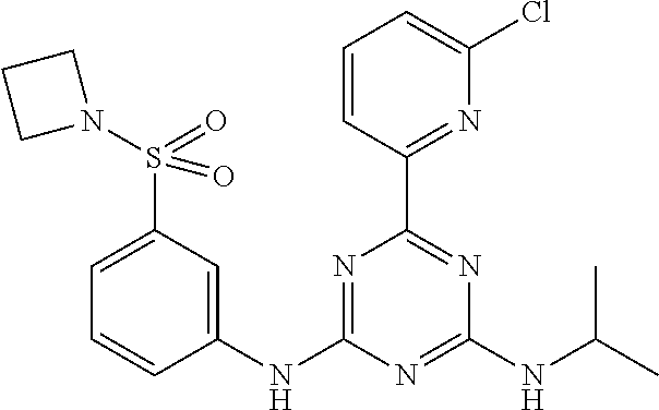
C1(NC2=CC(S(N3CCC3)(=O)=O)=CC=C2)=NC(C2=NC(Cl)=CC=C2)=NC(NC(C)C)=N1
